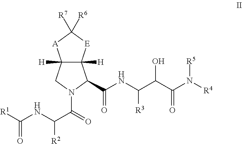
C12([H])C([H])([E]C([R7])([R6])[A]1)C(C(NC(C(C(N([R4])[R5])=O)O)[R3])=O)N(C(=O)C(NC([R1])=O)[R2])C2
